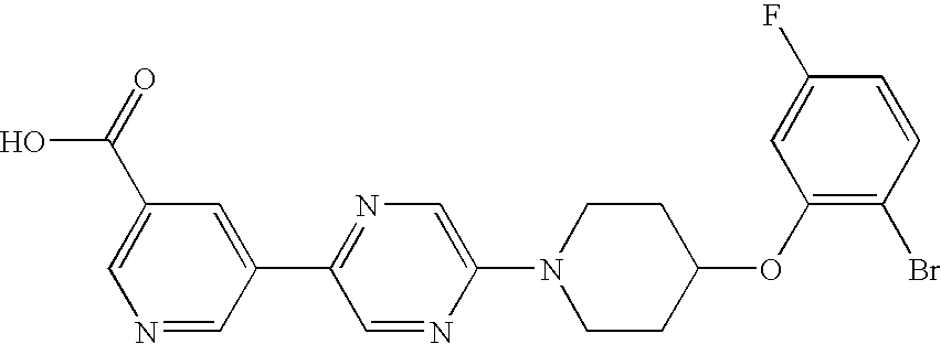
N1=CC(C2=NC=C(N3CCC(OC4=C(Br)C=CC(F)=C4)CC3)N=C2)=CC(C(O)=O)=C1
